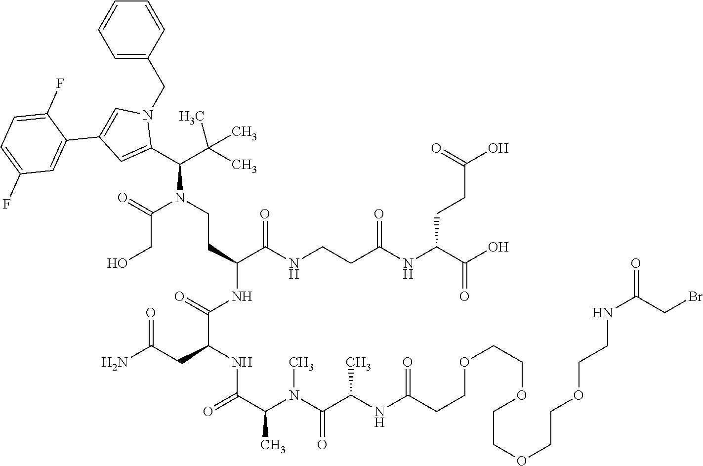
C(N(C(CO)=O)CCC(C(NCCC(NC(CCC(=O)O)C(=O)O)=O)=O)NC(C(NC(C(C)N(C(=O)C(C)NC(=O)CCOCCOCCOCCOCCNC(CBr)=O)C)=O)CC(N)=O)=O)(C(C)(C)C)C1=CC(C2=CC(F)=CC=C2F)=CN1CC1=CC=CC=C1
